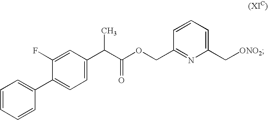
C1=CC=CC(C2=CC=C(C(C(OCC3=NC(C[ONO2])=CC=C3)=O)C)C=C2F)=C1
